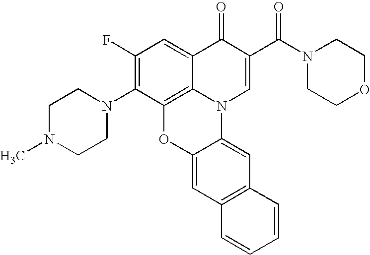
C1(F)=C(N2CCN(C)CC2)C2=C3C(=C1)C(=O)C(C(N1CCOCC1)=O)=CN3C1=CC3=C(C=C1O2)C=CC=C3
